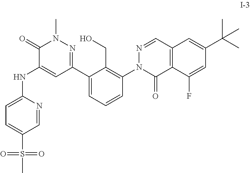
C1=C(S(=O)(=O)C)C=NC(NC2=CC(C3=CC=CC(N4C(=O)C5=C(C=N4)C=C(C(C)(C)C)C=C5F)=C3CO)=NN(C)C2=O)=C1
